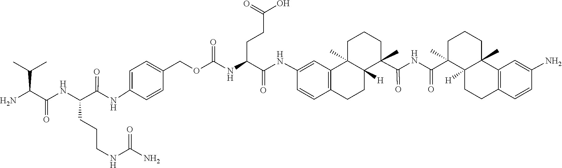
O=C(OCC1=CC=C(NC(C(NC(C(N)C(C)C)=O)CCCNC(N)=O)=O)C=C1)NC(C(NC1=CC2=C(C=C1)CCC1([H])C2(C)CCCC1(C)C(NC(C1(C)C2([H])C(C)(C3=C(C=CC(N)=C3)CC2)CCC1)=O)=O)=O)CCC(=O)O
